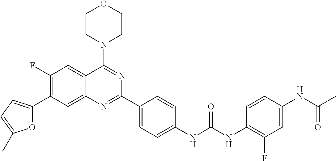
C1(F)=C(C2=CC=C(C)O2)C=C2C(=C1)C(N1CCOCC1)=NC(C1=CC=C(NC(NC3=C(F)C=C(NC(C)=O)C=C3)=O)C=C1)=N2
